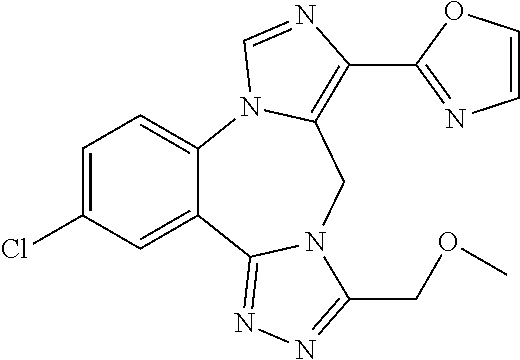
C1=C(Cl)C=C2C(=C1)N1C(=C(C3=NC=CO3)N=C1)CN1C2=NN=C1COC
